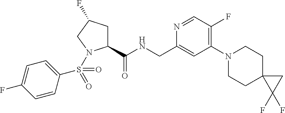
C1(C(NCC2=CC(N3CCC4(CC3)C(F)(F)C4)=C(F)C=N2)=O)CC(F)CN1S(C1=CC=C(F)C=C1)(=O)=O
